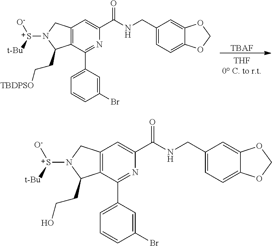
[TBAF].C12=C(C(C3=CC=CC(Br)=C3)=NC(C(=O)NCC3=CC=C4C(=C3)OCO4)=C1)C(CC[TBDPSO])N([S+]([t-Bu])[O-])C2.C12=C(C(C3=CC=CC(Br)=C3)=NC(C(=O)NCC3=CC=C4C(=C3)OCO4)=C1)C(CCO)N([S+]([t-Bu])[O-])C2
